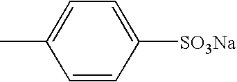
CC1=CC=C([SO3Na])C=C1
